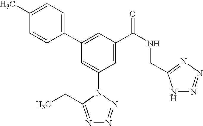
C1(C2=CC(C(NCC3=NN=NN3)=O)=CC(N3C(CC)=NN=N3)=C2)=CC=C(C)C=C1
